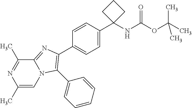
N12C(=NC(C3=CC=C(C4(NC(OC(C)(C)C)=O)CCC4)C=C3)=C1C1=CC=CC=C1)C(C)=NC(C)=C2
